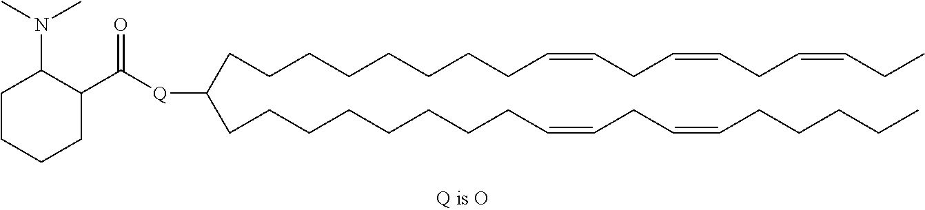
C(CCCCCCC=CCC=CCC=CCC)CC([Q]C(C1C(N(C)C)CCCC1)=O)CCCCCCCCC=CCC=CCCCCC
